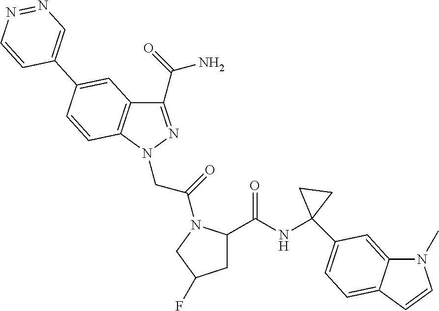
C1(NC(=O)C2CC(F)CN2C(CN2N=C(C(N)=O)C3=C2C=CC(C2=CN=NC=C2)=C3)=O)(C2=CC=C3C(=C2)N(C)C=C3)CC1
